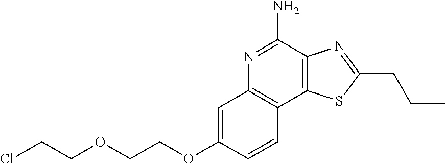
ClCCOCCOC1=CC2=C(C3=C(C(N)=N2)N=C(CCC)S3)C=C1
